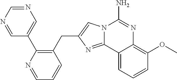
C1(C2=CN=CN=C2)=C(CC2=CN3C(=N2)C2=CC=CC(OC)=C2N=C3N)C=CC=N1
